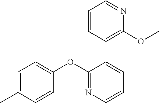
C1=C(C)C=CC(OC2=NC=CC=C2C2=C(OC)N=CC=C2)=C1
